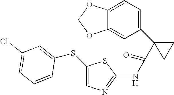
C1=C2C(=CC(C3(C(=O)NC4=NC=C(SC5=CC(Cl)=CC=C5)S4)CC3)=C1)OCO2
